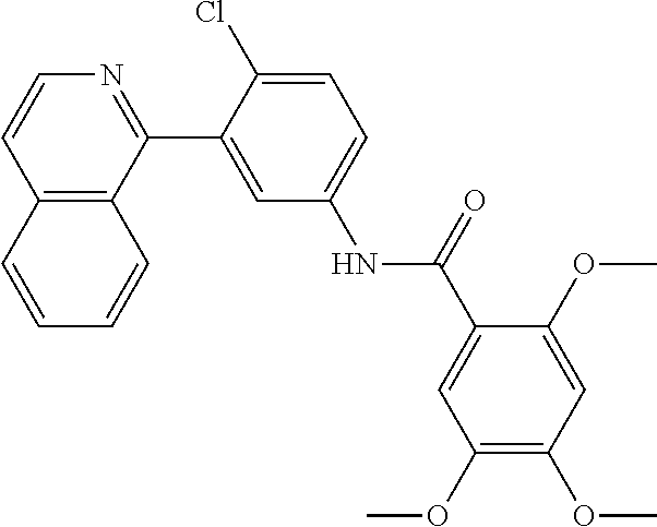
C12=C(C(C3=CC(NC(C4=CC(OC)=C(OC)C=C4OC)=O)=CC=C3Cl)=NC=C1)C=CC=C2
